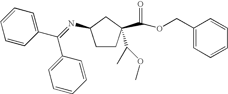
C1CC(C(OCC2=CC=CC=C2)=O)(C(C)OC)CC1N=C(C1=CC=CC=C1)C1=CC=CC=C1
